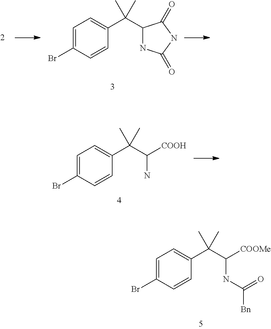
C1=C(Br)C=CC(C(C2NC(=O)NC2=O)(C)C)=C1.C1=C(Br)C=CC(C(C([COOH])N)(C)C)=C1.C1=C(Br)C=CC(C(C([COOMe])NC(=O)[Bn])(C)C)=C1
